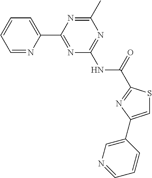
C1=NC(C2=NC(NC(=O)C3=NC(C4=CN=CC=C4)=CS3)=NC(C)=N2)=CC=C1
